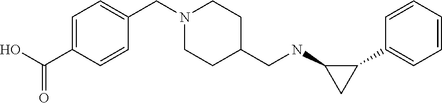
C1=CC=CC(C2C(NCC3CCN(CC4=CC=C(C(O)=O)C=C4)CC3)C2)=C1
